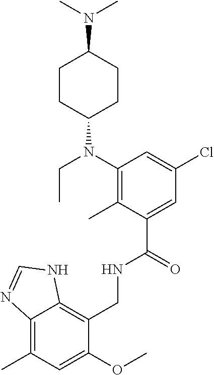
C1(CNC(C2=CC(Cl)=CC(N(C3CCC(N(C)C)CC3)CC)=C2C)=O)=C2C(=C(C)C=C1OC)N=CN2
